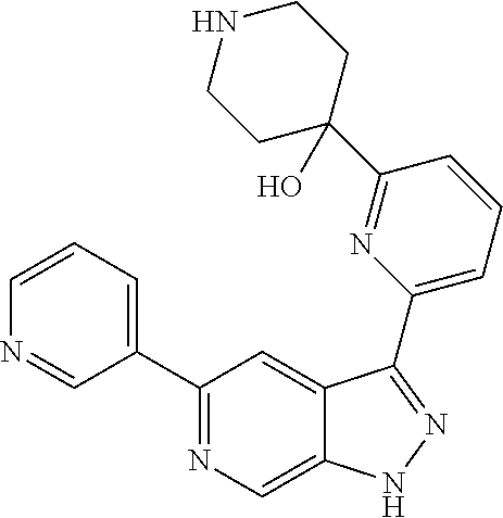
C1(C2=CC=CN=C2)=NC=C2C(=C1)C(C1=CC=CC(C3(O)CCNCC3)=N1)=NN2
